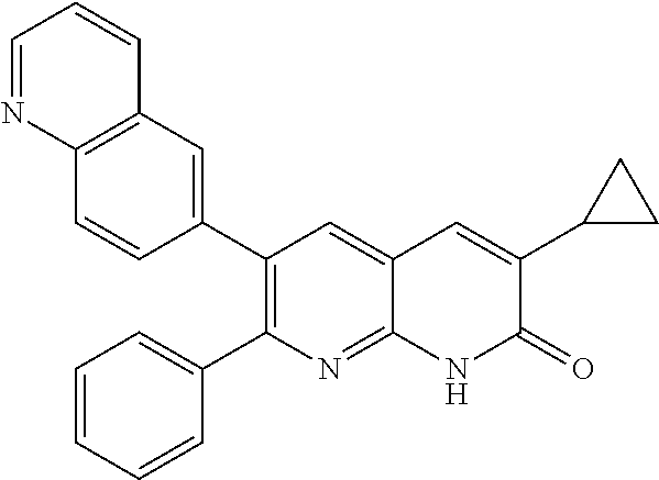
C12=C(C=C(C3=C(C4=CC=CC=C4)N=C4C(=C3)C=C(C3CC3)C(=O)N4)C=C1)C=CC=N2
